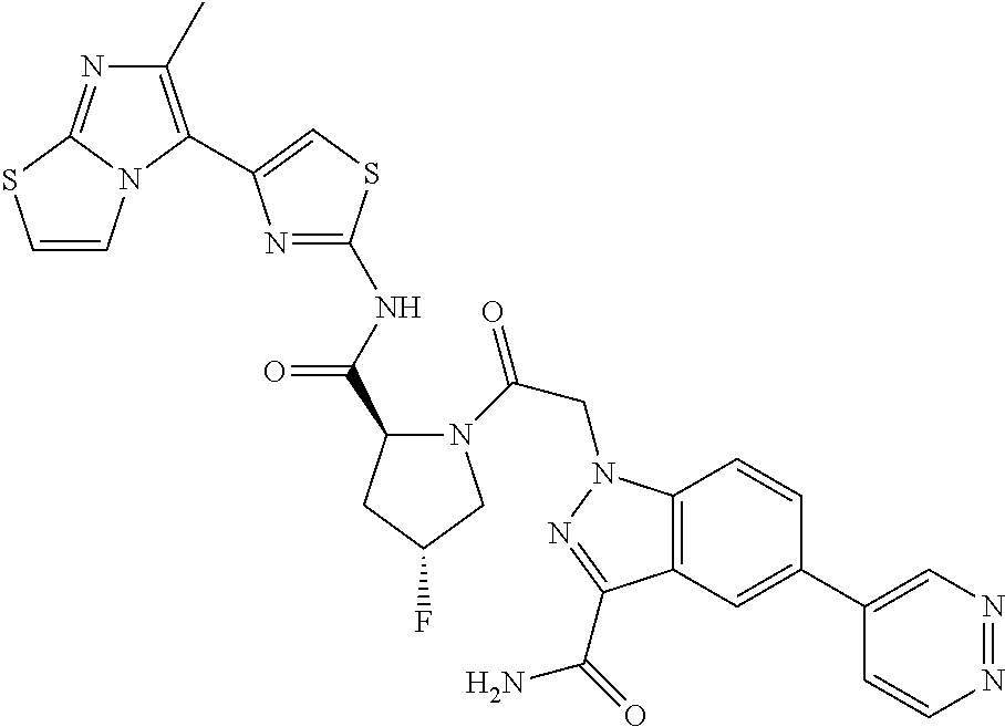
C12=C(C=C(C3=CN=NC=C3)C=C1)C(C(=O)N)=NN2CC(=O)N1C(C(NC2=NC(C3=C(C)N=C4N3C=CS4)=CS2)=O)CC(F)C1
